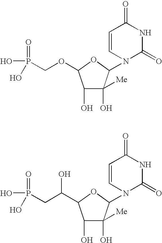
C1(O)C(O)([Me])C(N2C(=O)NC(=O)C=C2)OC1OCP(O)(=O)O.C1(O)C(O)([Me])C(N2C(=O)NC(=O)C=C2)OC1C(CP(O)(=O)O)O
